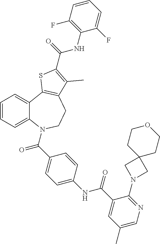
C1=CC=C2C(=C1)C1=C(CCN2C(C2=CC=C(NC(C3=CC(C)=CN=C3N3CC4(C3)CCOCC4)=O)C=C2)=O)C(C)=C(C(=O)NC2=C(F)C=CC=C2F)S1
